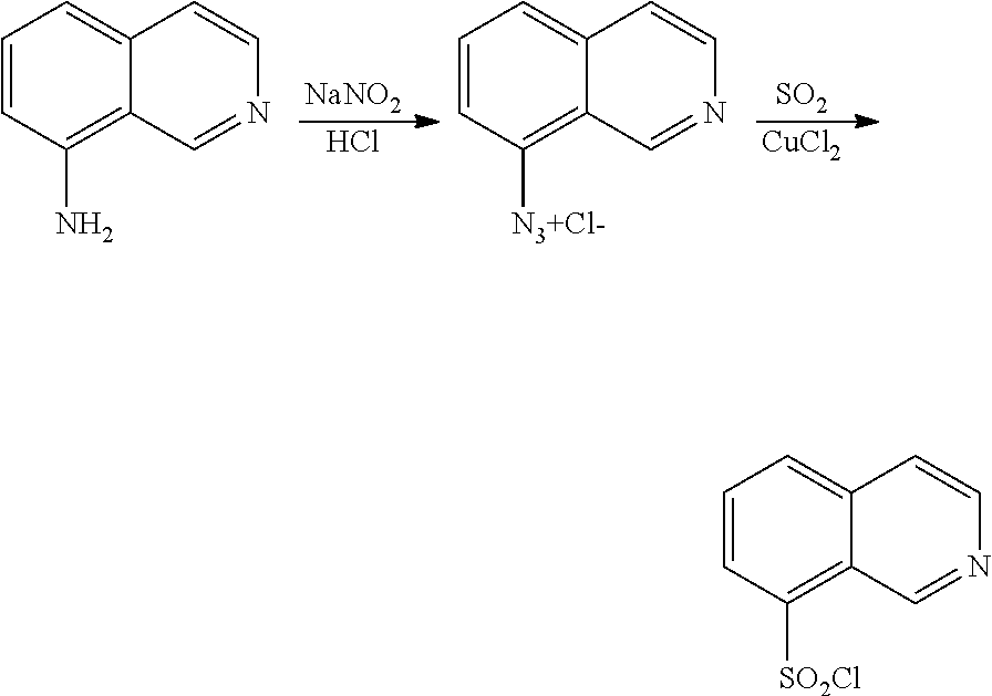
[NaNO2].Cl.C1=CC(N)=C2C(=C1)C=CN=C2.C1=CC([N3+Cl-])=C2C(=C1)C=CN=C2.[SO2].[CuCl2].C1=CC([SO2Cl])=C2C(=C1)C=CN=C2
